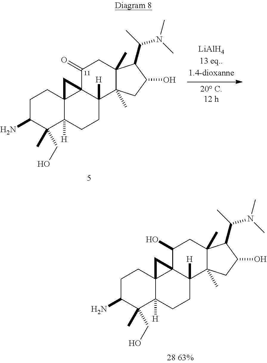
C1C(N)C(C)(CO)C2([H])C3(C1)C1(C([H])(CC2)C2(C)C(C)(CC1=O)C(C(C)N(C)C)C(O)C2)C3.C1C(N)C(C)(CO)C2([H])C3(C1)C1(C([H])(CC2)C2(C)C(C)(CC1O)C(C(C)N(C)C)C(O)C2)C3
